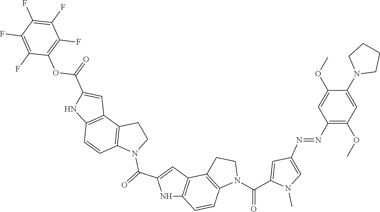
N1C2=C(C=C1C(=O)N1CCC3=C1C=CC1=C3C=C(C(=O)OC3=C(F)C(F)=C(F)C(F)=C3F)N1)C1=C(C=C2)N(C(C2=CC(N=NC3=C(OC)C=C(N4CCCC4)C(OC)=C3)=CN2C)=O)CC1
